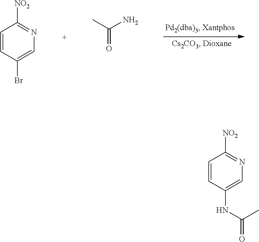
C1=CC(Br)=CN=C1[NO2].CC(N)=O.C1=CC(NC(=O)C)=CN=C1[NO2]
